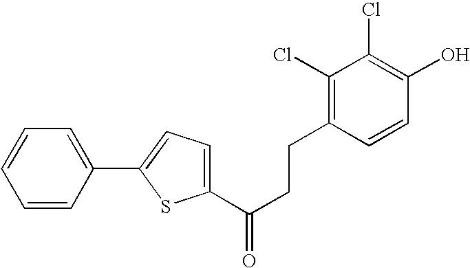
C1=CC=C(C2=CC=C(C(=O)CCC3=C(Cl)C(Cl)=C(O)C=C3)S2)C=C1
